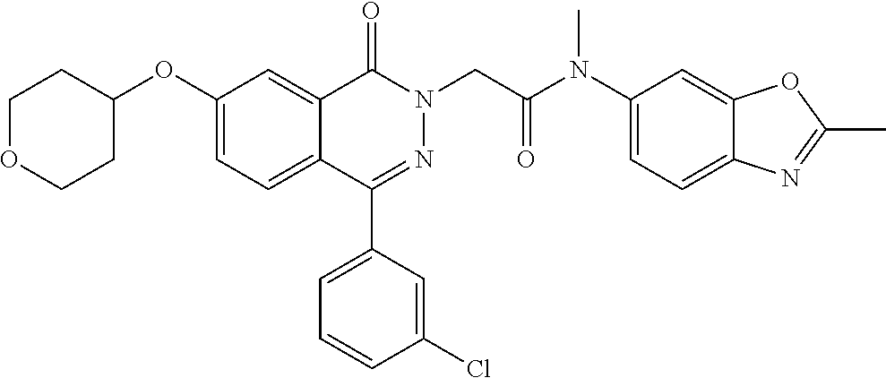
C12=CC(OC3CCOCC3)=CC=C1C(C1=CC=CC(Cl)=C1)=NN(CC(=O)N(C1=CC=C3C(=C1)OC(C)=N3)C)C2=O
